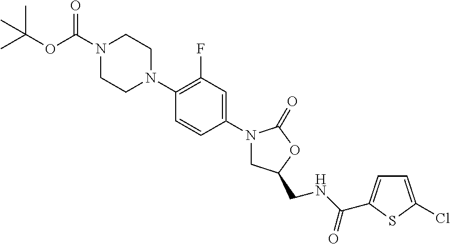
N1(C(OC(C)(C)C)=O)CCN(C2=C(F)C=C(N3CC(CNC(=O)C4=CC=C(Cl)S4)OC3=O)C=C2)CC1
